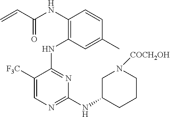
N(C1=C(NC2=NC(NC3CCCN([COCH2OH])C3)=NC=C2[F3C])C=C(C)C=C1)C(C=C)=O
